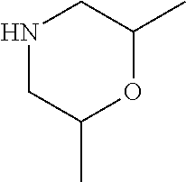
N1CC(C)OC(C)C1
